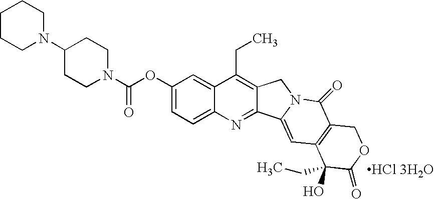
C1CN(C2CCN(C(OC3=CC=C4C(=C3)C(CC)=C3C(=N4)C4=CC5=C(C(=O)N4C3)COC(=O)C5(O)CC)=O)CC2)CCC1.[HCl 3H2O]
